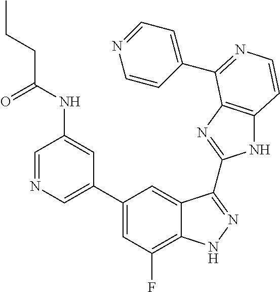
C1(C2=CN=CC(NC(CCC)=O)=C2)=CC(F)=C2C(=C1)C(C1=NC3=C(N1)C=CN=C3C1=CC=NC=C1)=NN2
